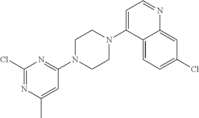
ClC1=NC(C)=CC(N2CCN(C3=CC=NC4=CC(Cl)=CC=C34)CC2)=N1
